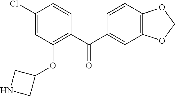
C1(C(C2=C(OC3CNC3)C=C(Cl)C=C2)=O)=CC2=C(C=C1)OCO2
